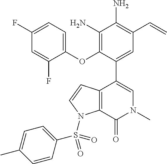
C1=C(F)C=C(F)C(OC2=C(N)C(N)=C(C=C)C=C2C2=CN(C)C(=O)C3=C2C=CN3S(C2=CC=C(C)C=C2)(=O)=O)=C1
